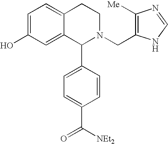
C1=C(O)C=C2C(=C1)CCN(CC1=C([Me])N=CN1)C2C1=CC=C(C([NEt2])=O)C=C1
